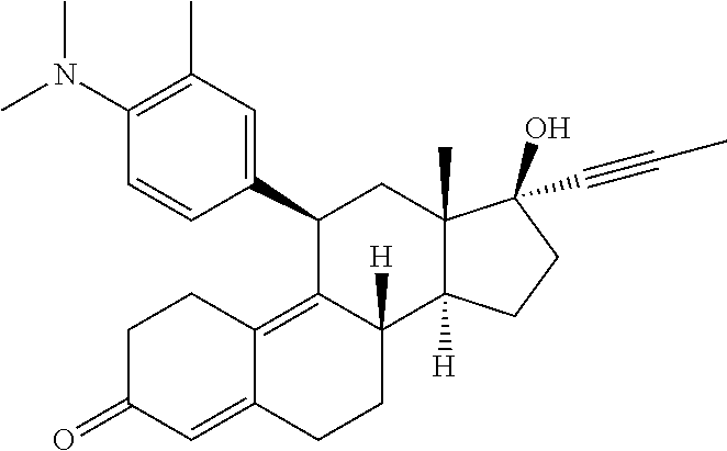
C1(N(C)C)=C(C)C=C(C2C3=C4C(=CC(=O)CC4)CCC3([H])C3([H])C(C)(C2)C(O)(C#CC)CC3)C=C1
